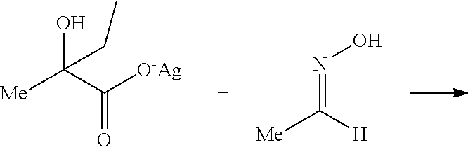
OC(C([O-Ag+])=O)([Me])CC.N(=C([H])[Me])O
